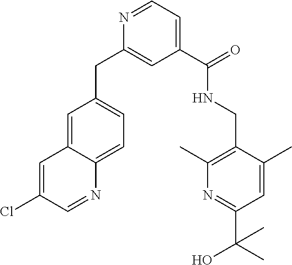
C1=C(C)C(CNC(C2=CC=NC(CC3=CC=C4C(=C3)C=C(Cl)C=N4)=C2)=O)=C(C)N=C1C(O)(C)C
